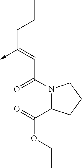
C(C(N1C(C(=O)OCC)CCC1)=O)=C(CCC)->C
